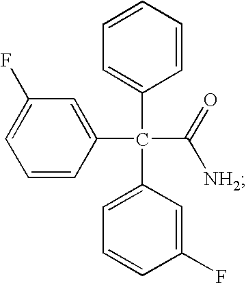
C1=CC(C(C2=CC=CC=C2)(C2=CC=CC(F)=C2)C(=O)[NH2])=CC(F)=C1
